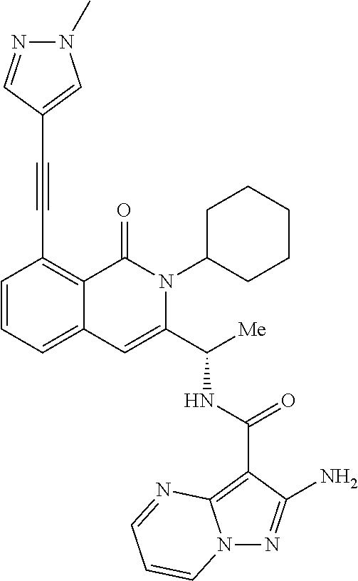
N12N=C(N)C(C(NC(C3=CC4=CC=CC(C#CC5=CN(C)N=C5)=C4C(=O)N3C3CCCCC3)[Me])=O)=C1N=CC=C2
